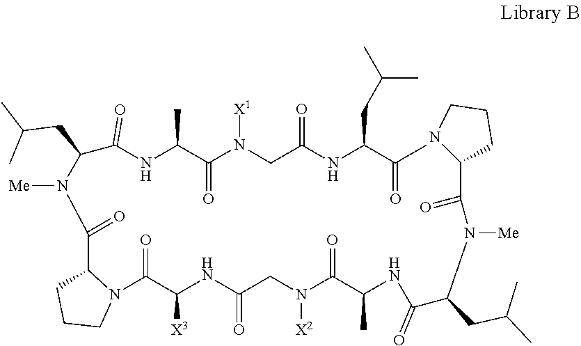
C1CCN(C(C(NC(CN([X2])C(C(C)NC(C(N(C(=O)C2CCCN2)[Me])CC(C)C)=O)=O)=O)[X3])=O)C1C(=O)N(C(C(NC(C(N([X1])CC(NC(C(C)=O)CC(C)C)=O)=O)C)=O)CC(C)C)[Me]
